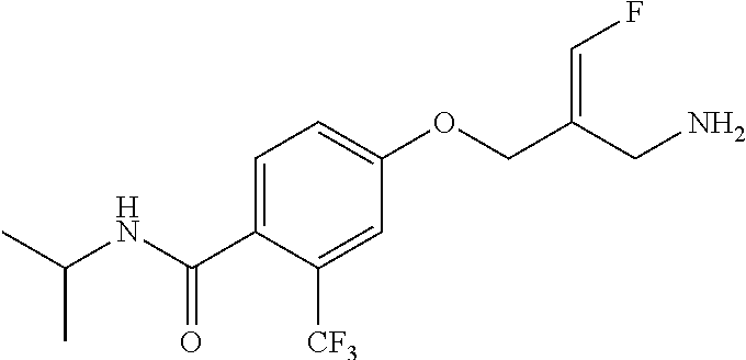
C1=C(C(NC(C)C)=O)C([CF3])=CC(OCC(CN)=CF)=C1
